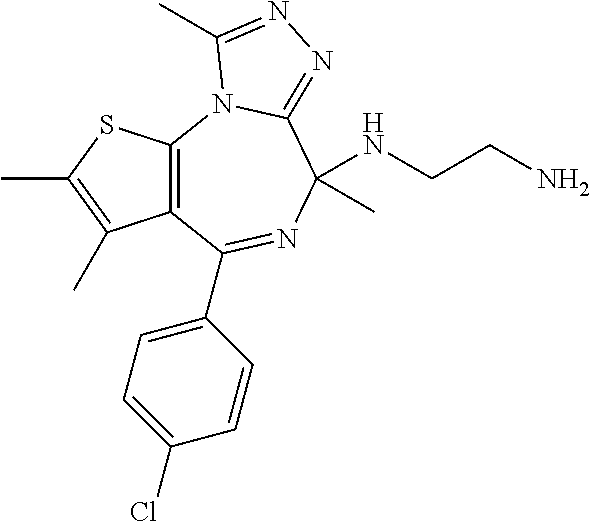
C12=C(N3C(=NN=C3C)C(C)(NCCN)N=C1C1=CC=C(Cl)C=C1)SC(C)=C2C
